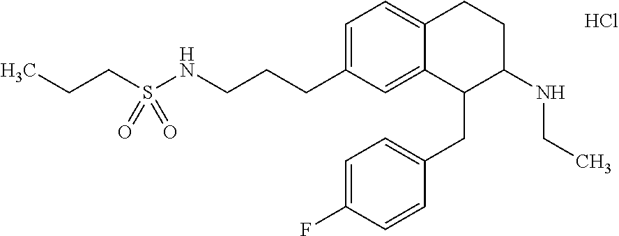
C1=C(CCCNS(CCC)(=O)=O)C=C2C(=C1)CCC(NCC)C2CC1=CC=C(F)C=C1.Cl
